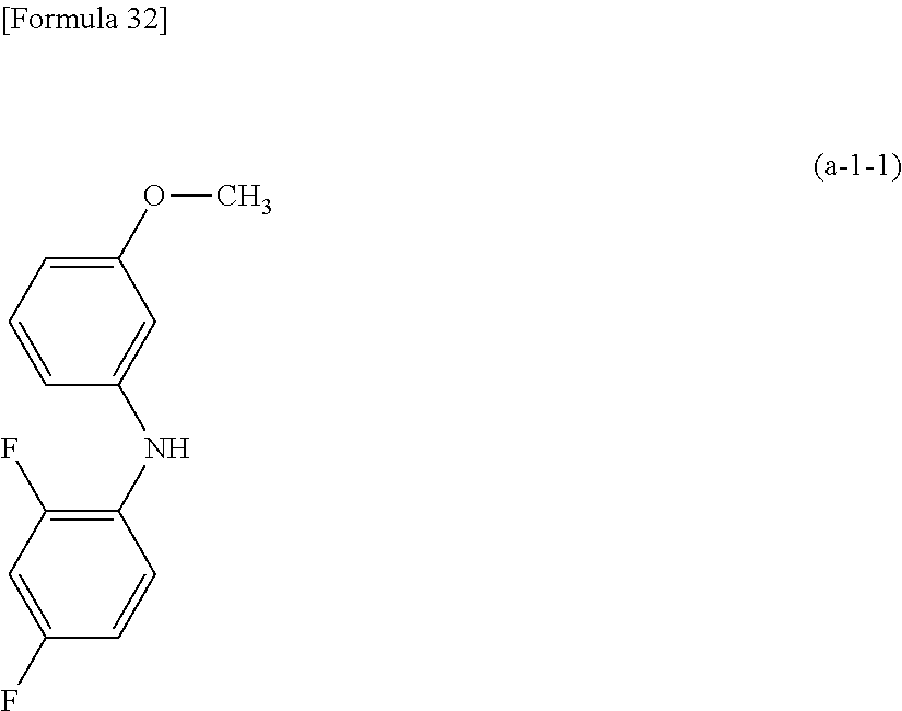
C1(OC)=CC=CC(NC2=C(F)C=C(F)C=C2)=C1
